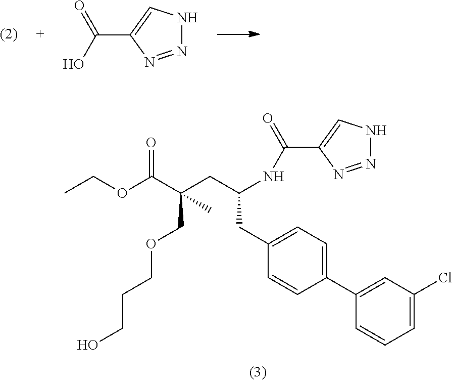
N1=NC(C(=O)O)=CN1.C1=CC=C(Cl)C=C1C1=CC=C(CC(CC(C(OCC)=O)(COCCCO)C)NC(=O)C2=CNN=N2)C=C1
